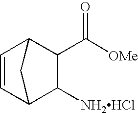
C1=CC2C([NH2HCl])C(C([OMe])=O)C1C2
